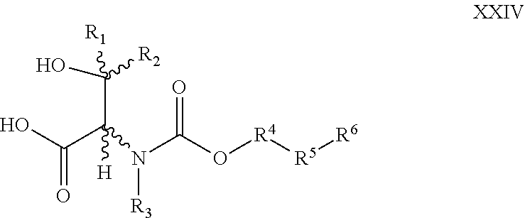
OC(C(N([R3])C(O[R4][R5][R6])=O)([H])C(O)=O)([R1])[R2]
